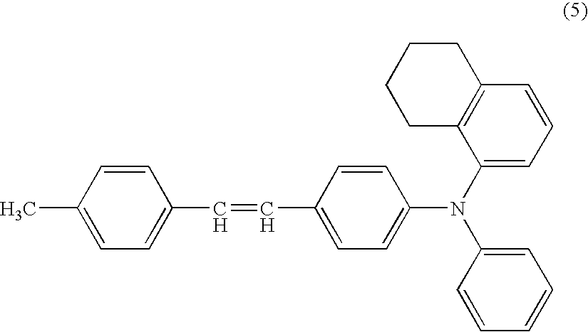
CC1=CC=C(C=CC2=CC=C(N(C3=CC=CC4=C3CCCC4)C3=CC=CC=C3)C=C2)C=C1
